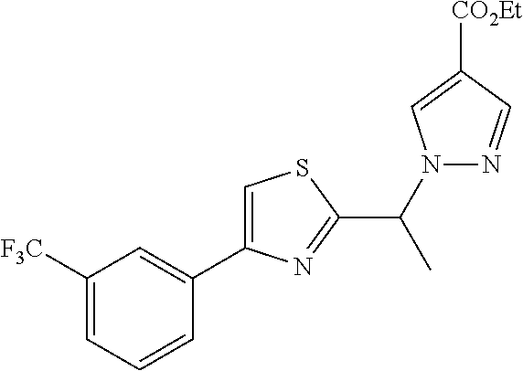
C1([F3C])=CC=CC(C2=CSC(C(N3N=CC([CO2Et])=C3)C)=N2)=C1
